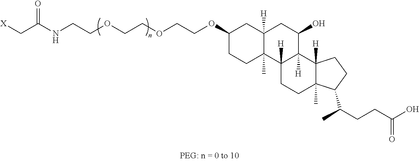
[X]CC(NCCOCCOCCOC1CCC2(C)C([H])(C1)CC(O)C1([H])C2([H])CCC2(C)C1([H])CCC2C(CCC(O)=O)C)=O
